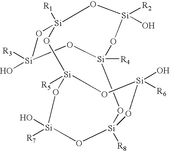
[R5][Si]12O[Si]([R6])(O)O[Si]([R8])(O[Si]3([R4])O[Si]([R3])(O)O[Si]([R1])(O1)O[Si]([R2])(O)O3)O[Si]([R7])(O)O2
